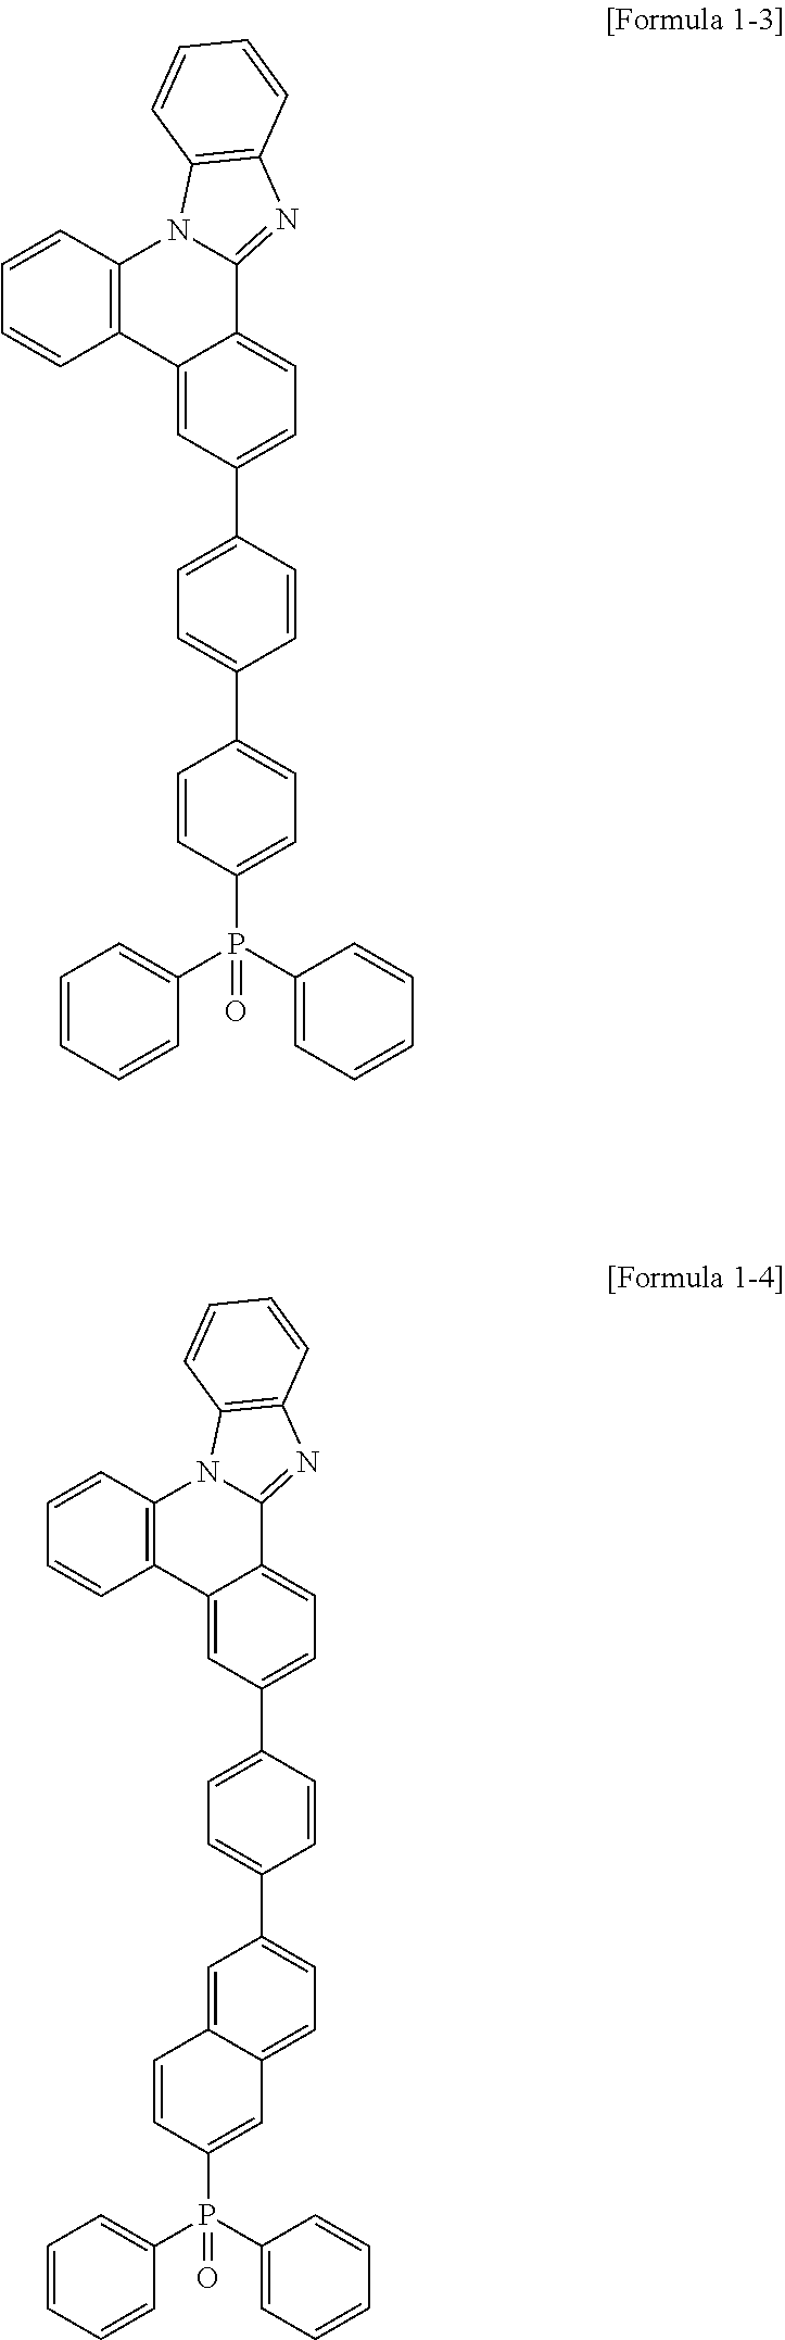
C12=CC(C3=CC=C(C4=CC=C(P(C5=CC=CC=C5)(C5=CC=CC=C5)=O)C=C4)C=C3)=CC=C1C1=NC3=C(N1C1=C2C=CC=C1)C=CC=C3.C12=CC(C3=CC=C(C4=CC=C5C(=C4)C=CC(P(C4=CC=CC=C4)(C4=CC=CC=C4)=O)=C5)C=C3)=CC=C1C1=NC3=C(N1C1=C2C=CC=C1)C=CC=C3
